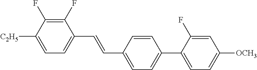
C1(F)=C(F)C([C2H5])=CC=C1C=CC1=CC=C(C2=CC=C([OCH3])C=C2F)C=C1
